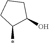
C1CC(*)C(O)C1
